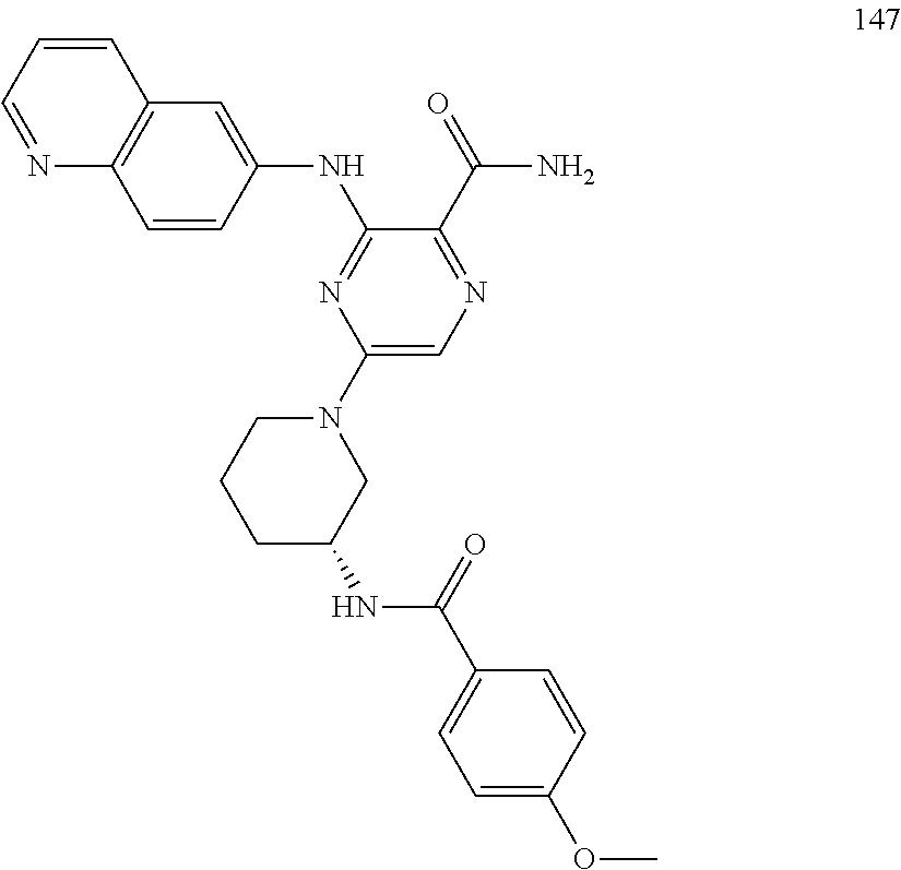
C1=CC(NC2=NC(N3CCCC(NC(C4=CC=C(OC)C=C4)=O)C3)=CN=C2C(=O)N)=CC2=C1N=CC=C2
